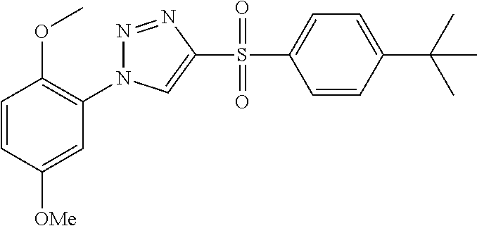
C1=CC([OMe])=CC(N2N=NC(S(C3=CC=C(C(C)(C)C)C=C3)(=O)=O)=C2)=C1OC
